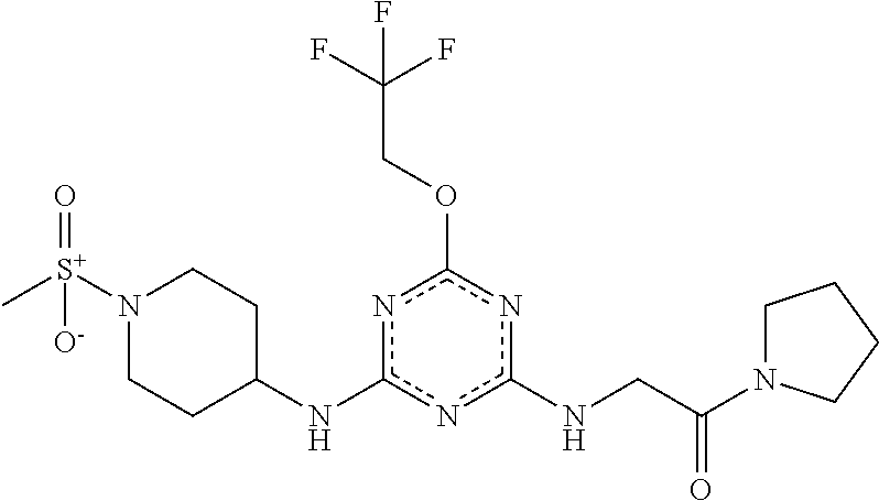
N(c1nc(OCC(F)(F)F)nc(NC2CCN([S+](C)(=O)[O-])CC2)n1)CC(N1CCCC1)=O
